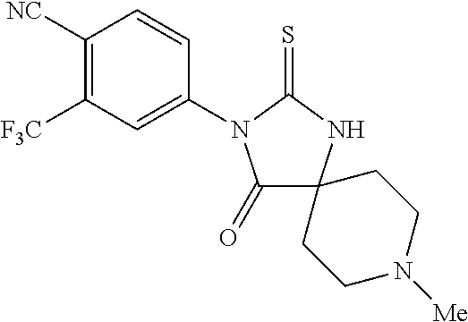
C1(=O)C2(NC(=S)N1C1=CC([F3C])=C([NC])C=C1)CCN([Me])CC2
